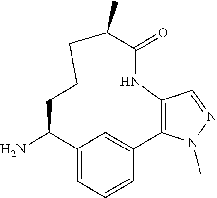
C12=CC=CC(=C1)C1=C(C=NN1C)NC(=O)C(C)CCCC2N
